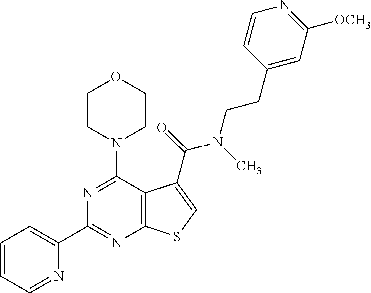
C1=CC=NC(C2=NC3=C(C(N4CCOCC4)=N2)C(C(=O)N(C)CCC2=CC([OCH3])=NC=C2)=CS3)=C1
